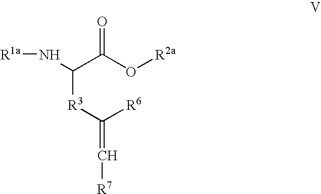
[R1a]NC(C(O[R2a])=O)[R3]C([R6])=C[R7]
